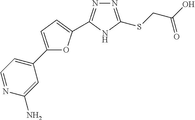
N1=C(SCC(O)=O)NC(C2=CC=C(C3=CC=NC(N)=C3)O2)=N1
